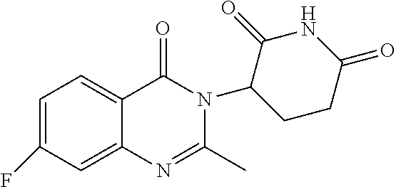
C1=C(F)C=C2C(=C1)C(=O)N(C1CCC(=O)NC1=O)C(C)=N2
